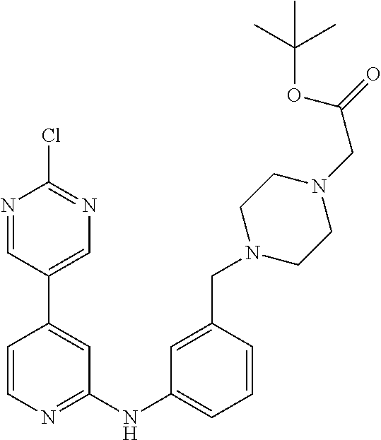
N1=CC(C2=CC(NC3=CC=CC(CN4CCN(CC(=O)OC(C)(C)C)CC4)=C3)=NC=C2)=CN=C1Cl
